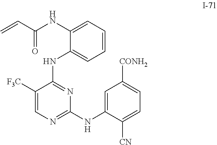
C1([F3C])=CN=C(NC2=CC([CONH2])=CC=C2[CN])N=C1NC1=CC=CC=C1NC(C=C)=O
